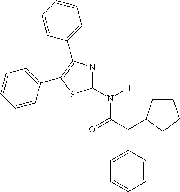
C1=CC(C(C(N(C2=NC(C3=CC=CC=C3)=C(C3=CC=CC=C3)S2)[H])=O)C2CCCC2)=CC=C1
